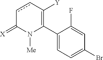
C1(C2=C([Y])ccC(=[X])N2[Me])=CC=C(Br)C=C1F
